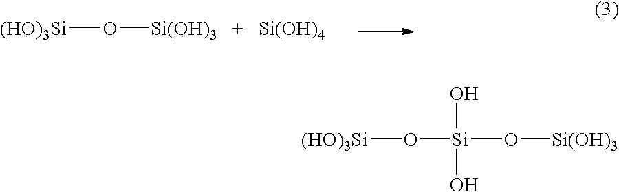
[(HO)3Si]O[Si(OH)3   +   Si(OH)4].[(HO)3Si]O[Si](O[Si(OH)3])(O)O
